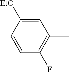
C1=CC([EtO])=CC(C)=C1F
